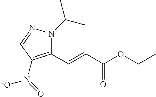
N1(C(C)C)N=C(C)C([N+](=O)[-O])=C1C=C(C(OCC)=O)C
